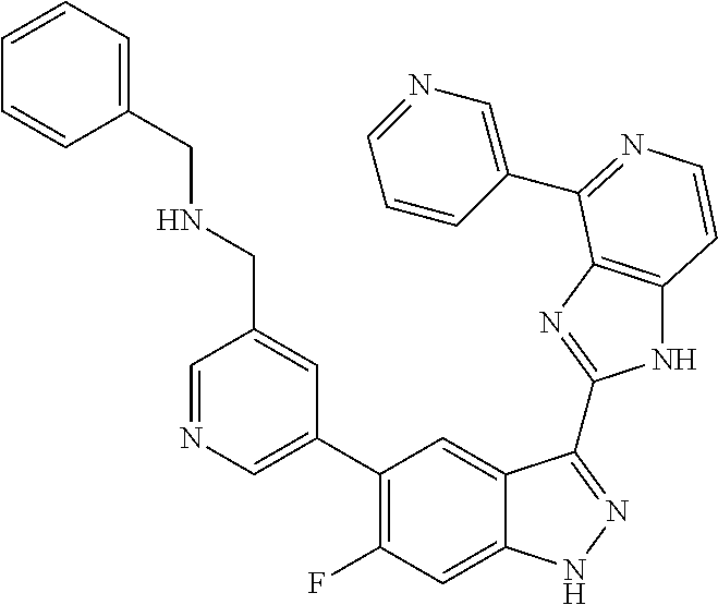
C1=C(C2=C(F)C=C3C(=C2)C(C2=NC4=C(N2)C=CN=C4C2=CN=CC=C2)=NN3)C=C(CNCC2=CC=CC=C2)C=N1
